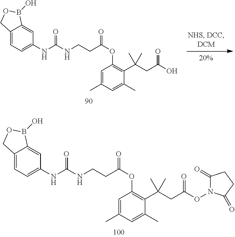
C12=CC=C(NC(=O)NCCC(OC3=C(C(CC(=O)O)(C)C)C(C)=CC(C)=C3)=O)C=C1B(O)OC2.C12=CC=C(NC(=O)NCCC(OC3=C(C(CC(=O)ON4C(=O)CCC4=O)(C)C)C(C)=CC(C)=C3)=O)C=C1B(O)OC2
